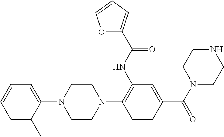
C1=C(C)C(N2CCN(C3=C(NC(=O)C4=CC=CO4)C=C(C(N4CCNCC4)=O)C=C3)CC2)=CC=C1
